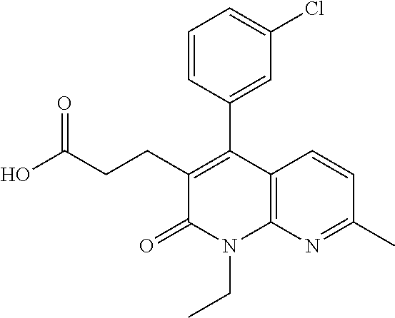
C1(CCC(O)=O)=C(C2=CC(Cl)=CC=C2)C2=C(N(CC)C1=O)N=C(C)C=C2
